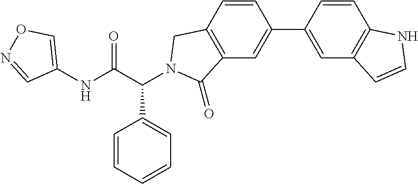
C1(NC(C(C2=CC=CC=C2)N2CC3=C(C=C(C4=CC5=C(C=C4)NC=C5)C=C3)C2=O)=O)=CON=C1
